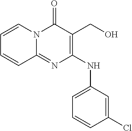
C1=CC(Cl)=CC(NC2=C(CO)C(=O)N3C(=N2)C=CC=C3)=C1
